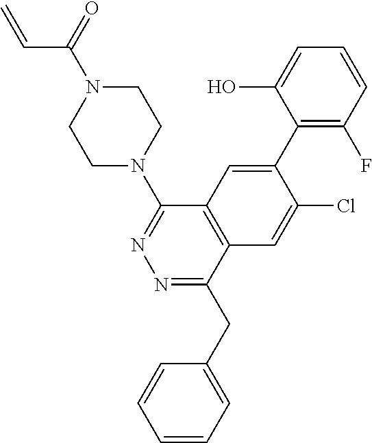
N1(C(=O)C=C)CCN(C2=NN=C(CC3=CC=CC=C3)C3=C2C=C(C2=C(F)C=CC=C2O)C(Cl)=C3)CC1
